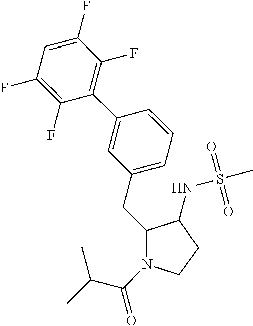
C(C1N(C(C(C)C)=O)CCC1NS(C)(=O)=O)C1=CC=CC(C2=C(F)C(F)=CC(F)=C2F)=C1
